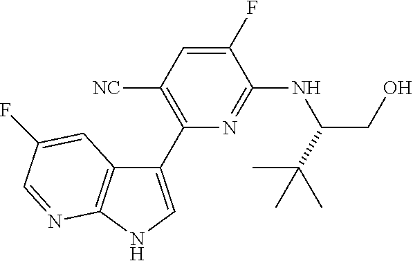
C1(C2=C([NC])C=C(F)C(NC(C(C)(C)C)CO)=N2)=CNC2=C1C=C(F)C=N2
